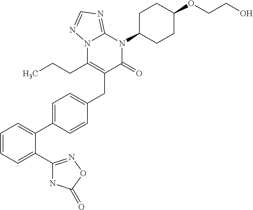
C1=CC=C(C2=NOC(=O)N2)C(C2=CC=C(CC3=C(CCC)N4C(=NC=N4)N(C4CCC(OCCO)CC4)C3=O)C=C2)=C1
